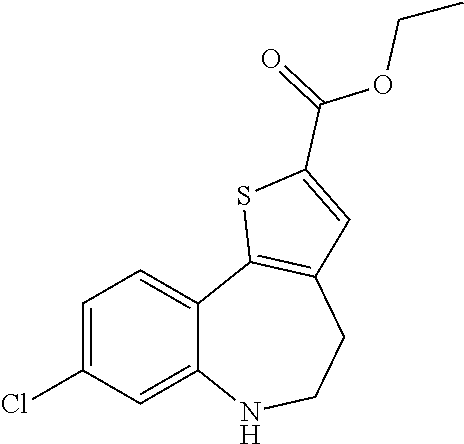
C1=C(Cl)C=C2C(=C1)C1=C(CCN2)C=C(C(=O)OCC)S1
